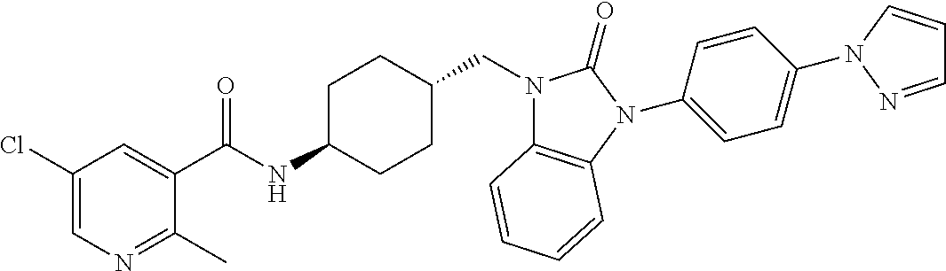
C1(Cl)=CN=C(C)C(C(NC2CCC(CN3C4=C(N(C5=CC=C(N6C=CC=N6)C=C5)C3=O)C=CC=C4)CC2)=O)=C1
